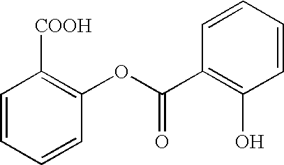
C1=CC=CC(OC(=O)C2=C(O)C=CC=C2)=C1[COOH]
